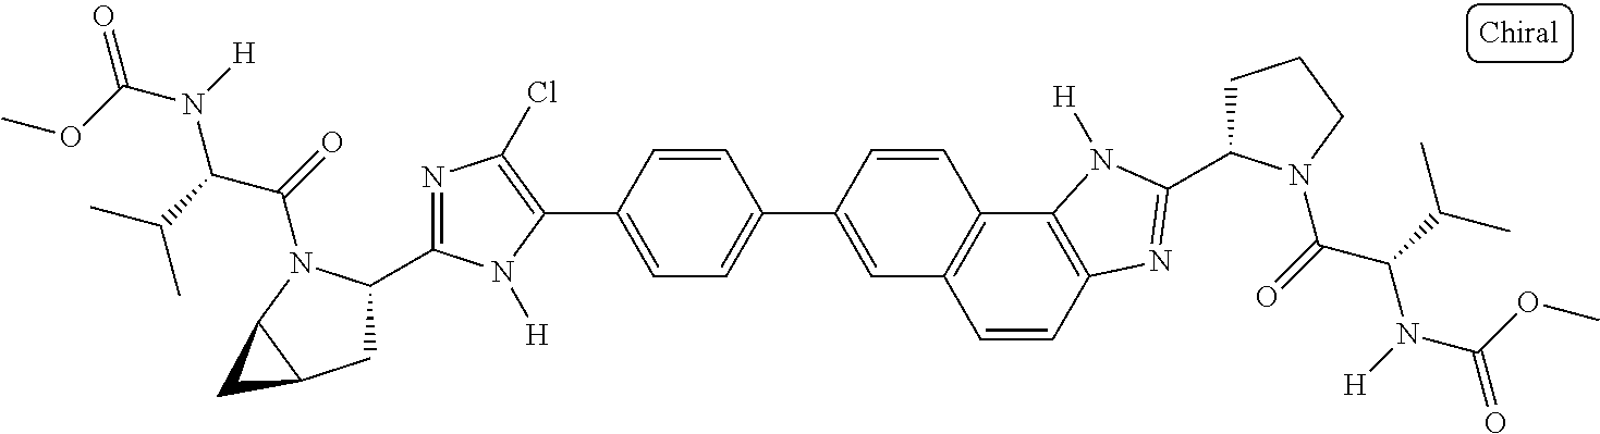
C1=CC2=C(C3=C1C=C(C1=CC=C(C4=C(Cl)N=C(C5CC6C(N5C(=O)C(C(C)C)N([H])C(OC)=O)C6)N4[H])C=C1)C=C3)N([H])C(C1CCCN1C(=O)C(C(C)C)N([H])C(OC)=O)=N2
